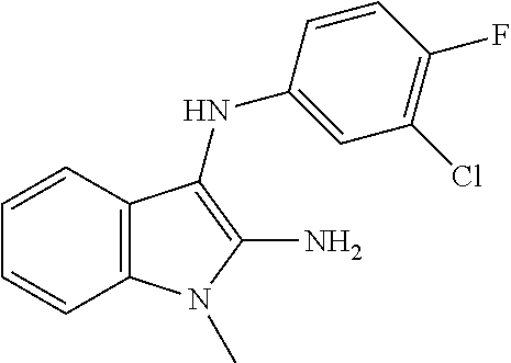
C1=CC2=C(C=C1)N(C)C(N)=C2NC1=CC(Cl)=C(F)C=C1
